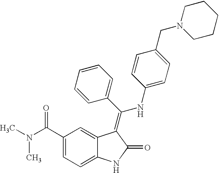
C1(C(N(C)C)=O)=CC=C2C(=C1)C(=C(C1=CC=CC=C1)NC1=CC=C(CN3CCCCC3)C=C1)C(=O)N2
